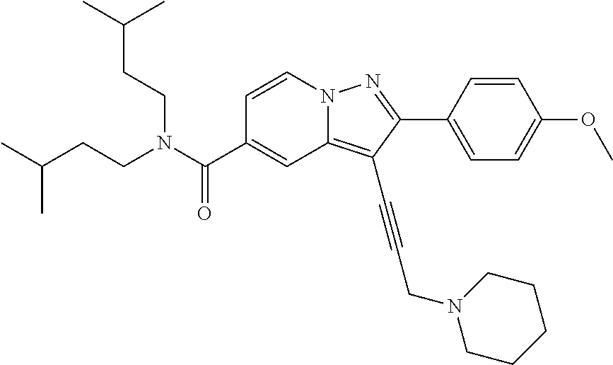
C1=CN2C(=C(C#CCN3CCCCC3)C(C3=CC=C(OC)C=C3)=N2)C=C1C(N(CCC(C)C)CCC(C)C)=O
